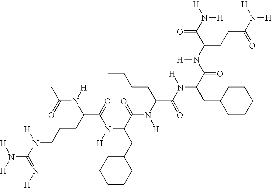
C1(CC(N([H])C(C(N(C(C)=O)[H])CCCN([H])C(N([H])[H])=N[H])=O)C(N([H])C(C(=O)N(C(CC2CCCCC2)C(=O)N([H])C(CCC(=O)N([H])[H])C(=O)N([H])[H])[H])CCCC)=O)CCCCC1
